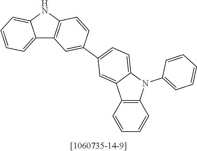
C12=CC=CC=C1NC1=C2C=C(C2=CC=C3C(=C2)C2=C(N3C3=CC=CC=C3)C=CC=C2)C=C1
